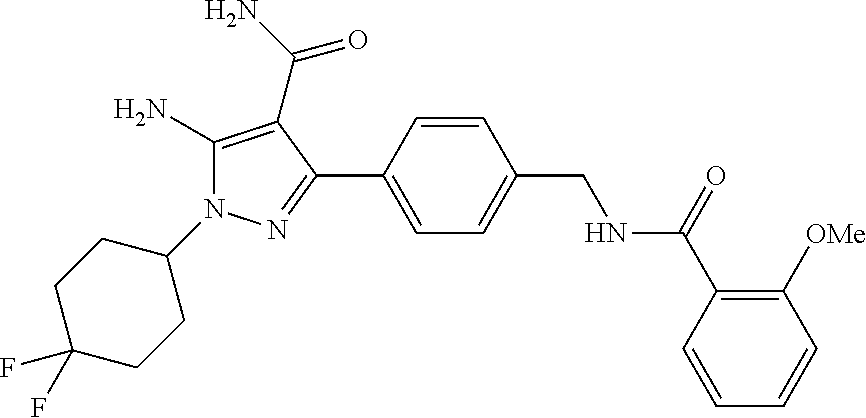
C1(N2C(N)=C(C(N)=O)C(C3=CC=C(CNC(C4=C([OMe])C=CC=C4)=O)C=C3)=N2)CCC(F)(F)CC1
